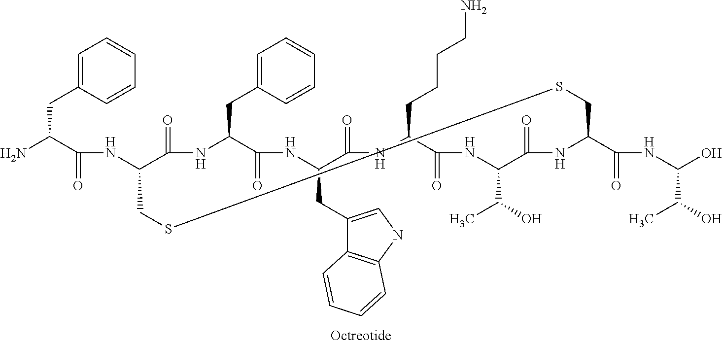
NC(C(NC1C(=O)NC(CC2=CC=CC=C2)C(=O)NC(CC2=CNC3=C2C=CC=C3)C(=O)NC(CCCCN)C(=O)NC(C(C)O)C(=O)NC(C(NC(O)C(C)O)=O)CSSC1)=O)CC1=CC=CC=C1
